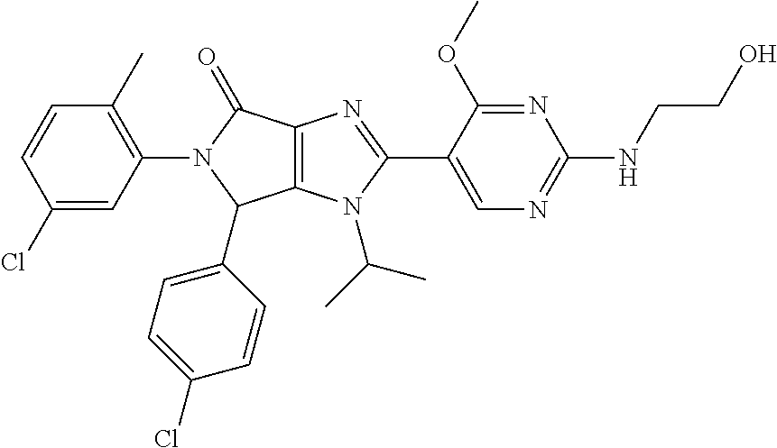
C12=C(N(C(C)C)C(C3=CN=C(NCCO)N=C3OC)=N1)C(C1=CC=C(Cl)C=C1)N(C1=C(C)C=CC(Cl)=C1)C2=O
